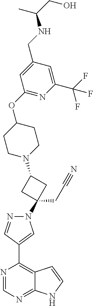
N1=CN=C2C(=C1C1=CN(C3(CC#N)CC(N4CCC(OC5=NC(C(F)(F)F)=CC(CNC(CO)C)=C5)CC4)C3)N=C1)C=CN2
